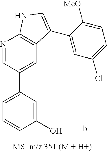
C1=C(C2=CC3=C(N=C2)NC=C3C2=CC(Cl)=CC=C2[MeO])C=C(O)C=C1
